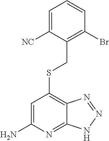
C1=C([NC])C(CSC2=C3C(=NC(N)=C2)NN=N3)=C(Br)C=C1
